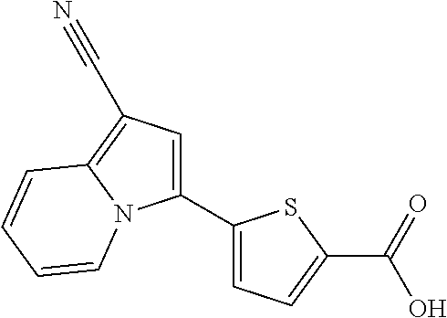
C1(C2=CC=C(C(=O)O)S2)=CC(C#N)=C2N1C=CC=C2
